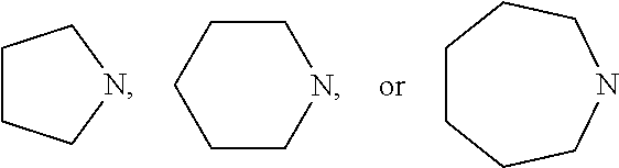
C1CCNC1.N1CCCCC1.C1CCCNCC1
